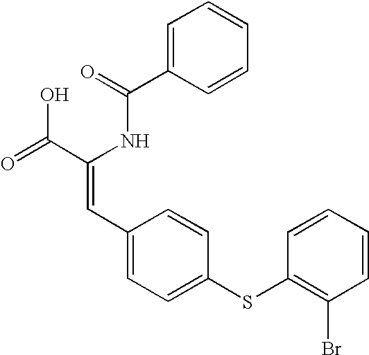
C1=C(C(=O)NC(C(=O)O)=CC2=CC=C(SC3=C(Br)C=CC=C3)C=C2)C=CC=C1
